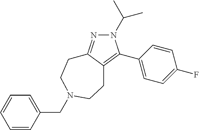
N1(C(C)C)N=C2C(=C1C1=CC=C(F)C=C1)CCN(CC1=CC=CC=C1)CC2
